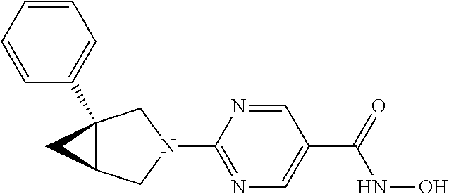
C1=CC(C23C(CN(C4=NC=C(C(NO)=O)C=N4)C2)C3)=CC=C1
